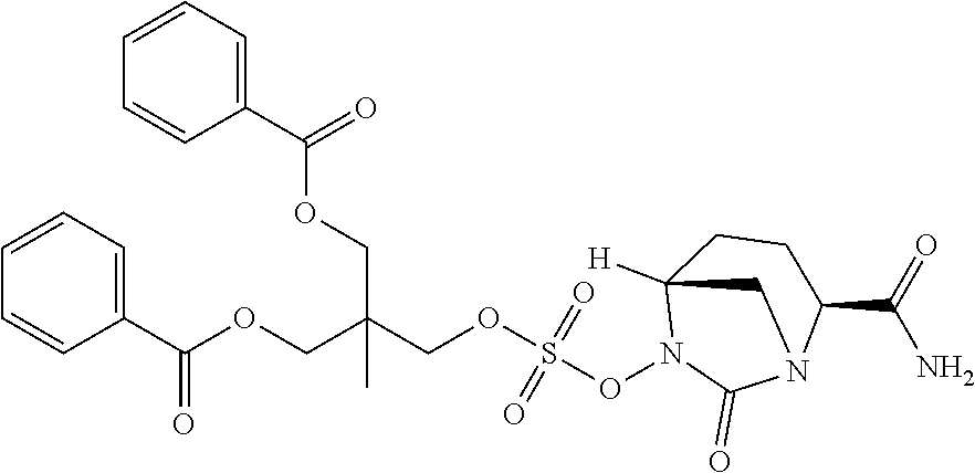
C(C(COC(C1=CC=CC=C1)=O)(C)COC(C1=CC=CC=C1)=O)OS(ON1C(=O)N2C(C(=O)N)CCC1([H])C2)(=O)=O
